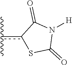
c1(c(C)C)SC(=O)N([H])C1=O
